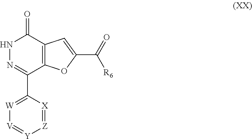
N1N=C(C2=[W][V]=[Y][Z]=[X]2)C2=C(C1=O)C=C(C(=O)[R6])O2
